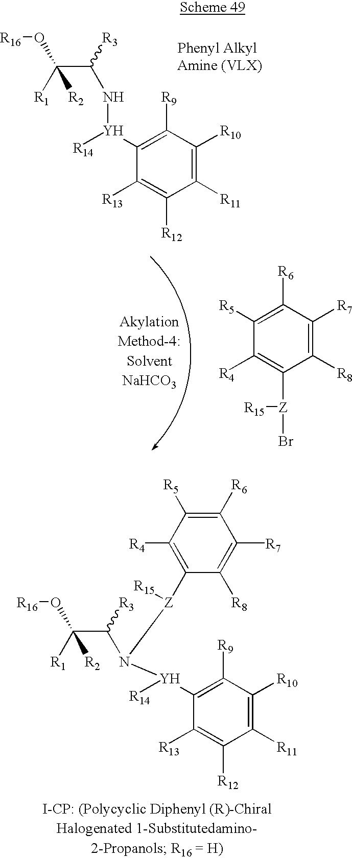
C1([R5])=C([R6])C([R7])=C([R8])C([Z]([R15])Br)=C1[R4].[R1]C(C(N[Y]([R14])C1=C([R9])C([R10])=C([R11])C([R12])=C1[R13])[R3])(O[R16])[R2].[R1]C(C(N([Z](C1=C([R4])C([R5])=C([R6])C([R7])=C1[R8])[R15])[Y]([R14])C1=C([R9])C([R10])=C([R11])C([R12])=C1[R13])[R3])(O[R16])[R2]
